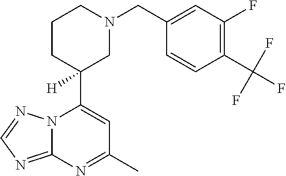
N12C(=NC=N1)N=C(C)C=C2C1([H])CN(CC2=CC(F)=C(C(F)(F)F)C=C2)CCC1
